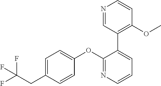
C1=C(CC(F)(F)F)C=CC(OC2=NC=CC=C2C2=C(OC)C=CN=C2)=C1
